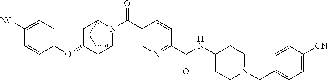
C1C2N(C(C3=CN=C(C(=O)NC4CCN(CC5=CC=C([CN])C=C5)CC4)C=C3)=O)C(CC1OC1=CC=C([NC])C=C1)CC2
